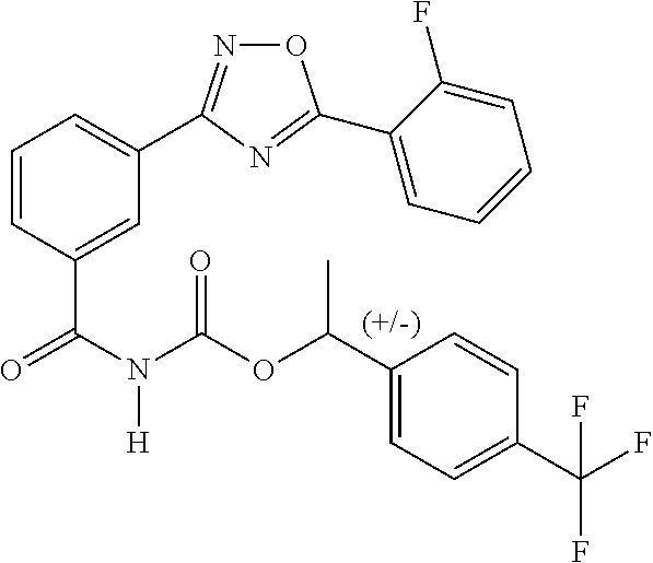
C1=C(C(N(C(=O)OC(C2=CC=C(C(F)(F)F)C=C2)C)[H])=O)C=CC=C1C1=NOC(C2=CC=CC=C2F)=N1
